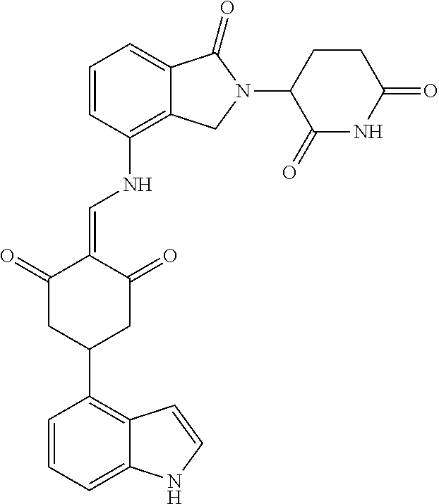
C1(NC=C2C(=O)CC(C3=C4C(=CC=C3)NC=C4)CC2=O)=C2C(=CC=C1)C(=O)N(C1C(=O)NC(=O)CC1)C2
